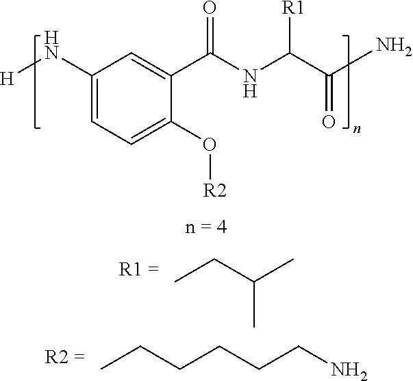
C1(N[H])=CC=C(O[R2])C(C(NC(C(N)=O)[R1])=O)=C1.CCC(C)C.CCCCCCN
